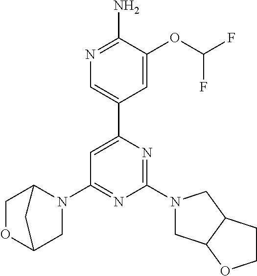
C1=C(C2=CN=C(N)C(OC(F)F)=C2)N=C(N2CC3C(C2)CCO3)N=C1N1C2COC(C1)C2
